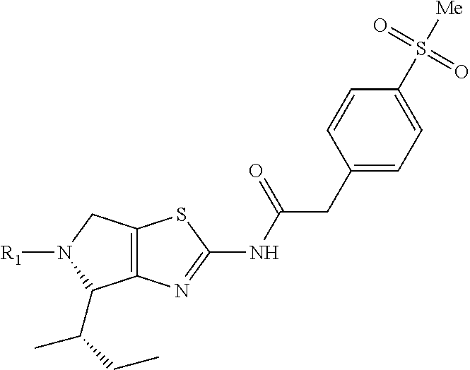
C12=C(N=C(NC(CC3=CC=C(S([Me])(=O)=O)C=C3)=O)S1)C(C(CC)C)N([R1])C2
